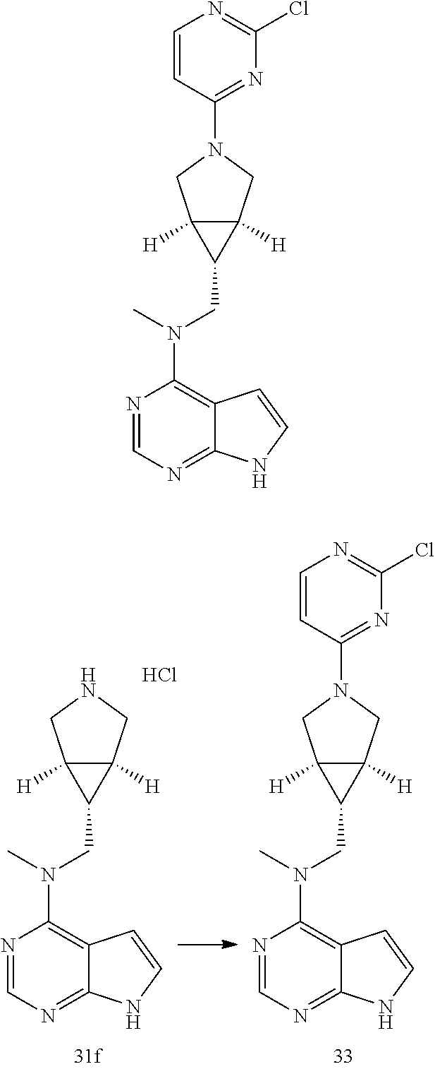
N1=CN=C2C(=C1N(C)CC1C3([H])C1([H])CNC3)C=CN2.Cl.N1=CN=C2C(=C1N(C)CC1C3([H])C1([H])CN(C1=NC(Cl)=NC=C1)C3)C=CN2.N1=CN=C2C(=C1N(C)CC1C3([H])C1([H])CN(C1=NC(Cl)=NC=C1)C3)C=CN2
